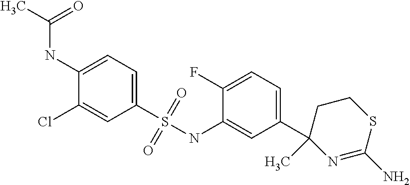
C1(Cl)=CC(S(NC2=CC(C3(C)N=C(N)SCC3)=CC=C2F)(=O)=O)=CC=C1NC(=O)C
